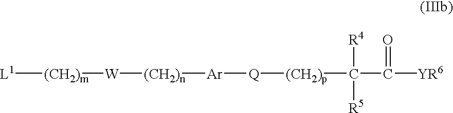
[(CH2)m]([W][(CH2)n][Ar][Q][(CH2)p]C([R4])([R5])C(=O)[YR6])[L1]
